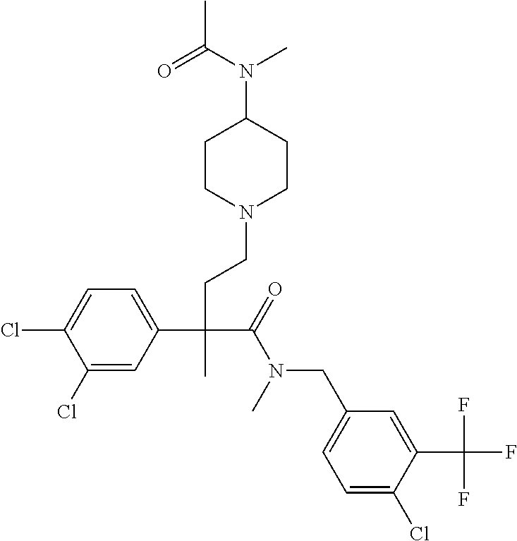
C1(Cl)=CC(C(CCN2CCC(N(C(=O)C)C)CC2)(C(=O)N(CC2=CC=C(Cl)C(C(F)(F)F)=C2)C)C)=CC=C1Cl
